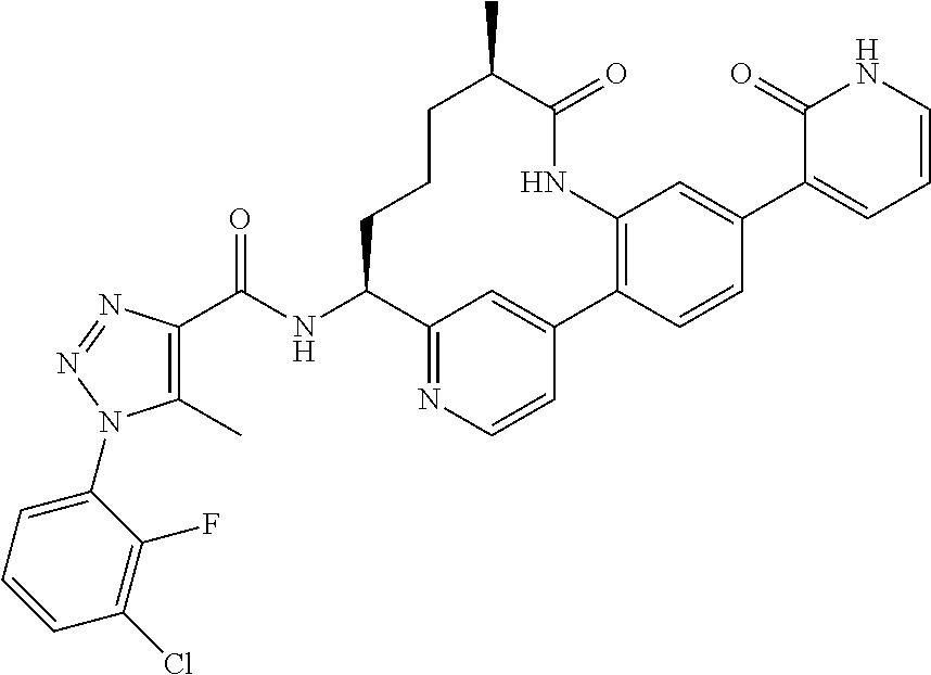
C1(C)=C(C(NC2C3=NC=CC(=C3)C3=C(NC(=O)C(C)CCC2)C=C(C2=CC=CNC2=O)C=C3)=O)N=NN1C1=CC=CC(Cl)=C1F
